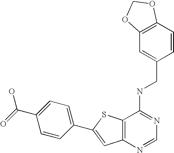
C12=C(N=CN=C1NCC1=CC3=C(C=C1)OCO3)C=C(C1=CC=C(C(=O)O)C=C1)S2
